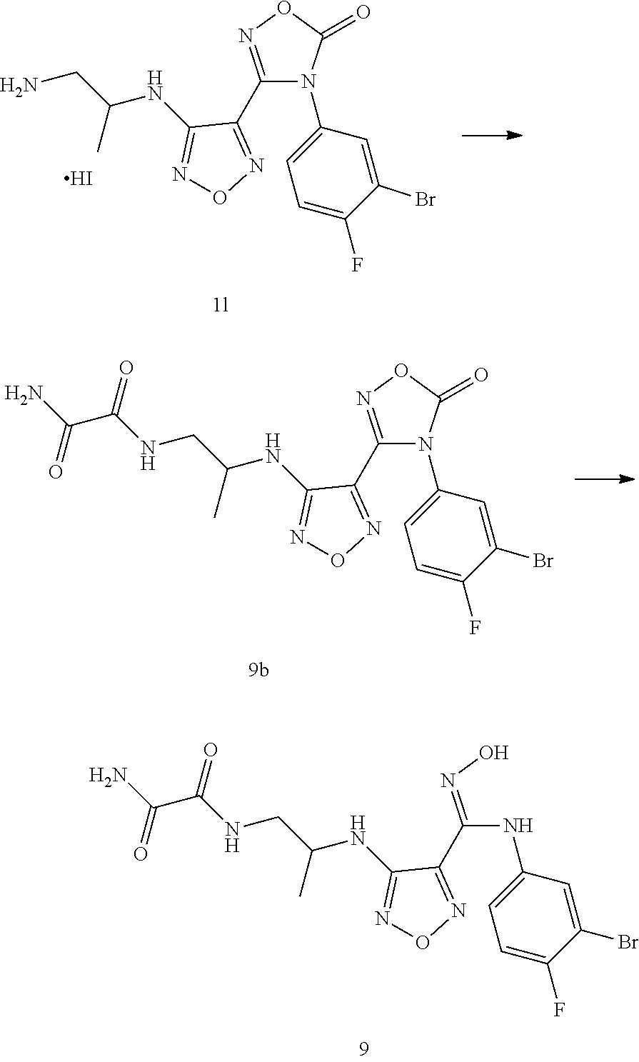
C1(C2=NON=C2NC(CN)C)=NOC(=O)N1C1=CC=C(F)C(Br)=C1.I.C1(C2=NON=C2NC(CNC(C(N)=O)=O)C)=NOC(=O)N1C1=CC=C(F)C(Br)=C1.C(NC1=CC=C(F)C(Br)=C1)(=NO)C1=NON=C1NC(CNC(C(N)=O)=O)C
